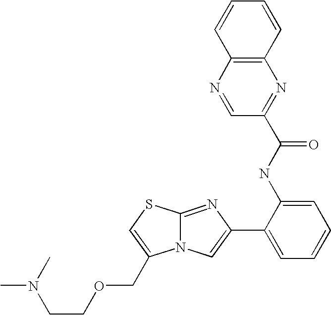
N12C(=NC(C3=CC=CC=C3NC(C3=NC4=C(N=C3)C=CC=C4)=O)=C1)SC=C2COCCN(C)C
